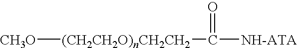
[(CH2CH2O)nCH2CH2]([CH3O])C([NH-ATA])=O
